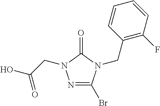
N1=C(Br)N(CC2=C(F)C=CC=C2)C(=O)N1CC(O)=O
